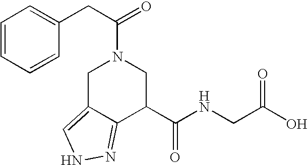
C1C2=CNN=C2C(C(NCC(O)=O)=O)CN1C(CC1=CC=CC=C1)=O
